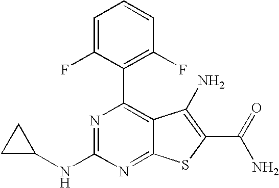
N1=C(NC2CC2)N=C2C(=C1C1=C(F)C=CC=C1F)C(N)=C(C(N)=O)S2
